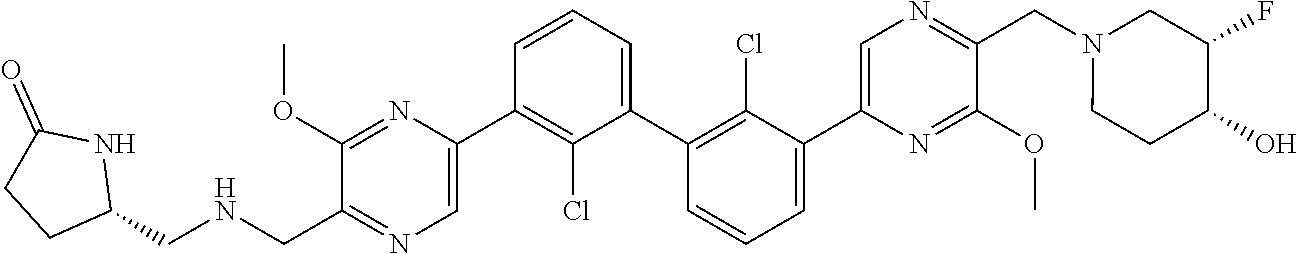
C1(C2=CN=C(CNCC3NC(=O)CC3)C(OC)=N2)=C(Cl)C(C2=C(Cl)C(C3=CN=C(CN4CC(F)C(O)CC4)C(OC)=N3)=CC=C2)=CC=C1
